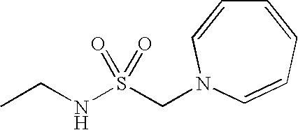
C(S(NCC)(=O)=O)N1C=CC=CC=C1
